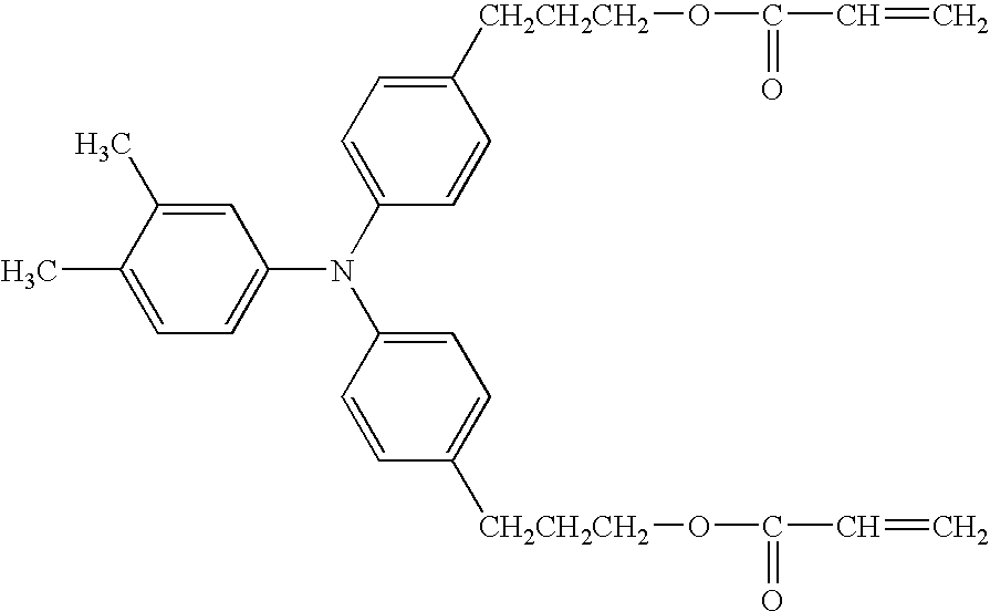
C1(C)=CC=C(N(C2=CC=C([CH2CH2CH2]OC(=O)C=C)C=C2)C2=CC=C([CH2CH2CH2]OC(=O)C=C)C=C2)C=C1C
